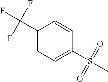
C1(S(C)(=O)=O)=CC=C(C(F)(F)F)C=C1
